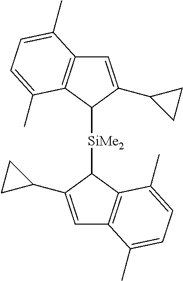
C1=C(C2CC2)C([SiMe2]C2C3=C(C=C2C2CC2)C(C)=CC=C3C)C2=C1C(C)=CC=C2C
